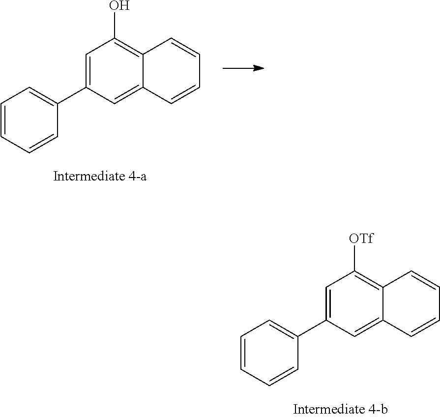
C1=C(C2=CC=CC=C2)C=C2C(=C1O)C=CC=C2.C1=C(C2=CC=CC=C2)C=C2C(=C1[OTf])C=CC=C2
